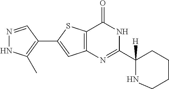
N1=CC(C2=CC3=C(S2)C(=O)NC(C2([H])NCCCC2)=N3)=C(C)N1
